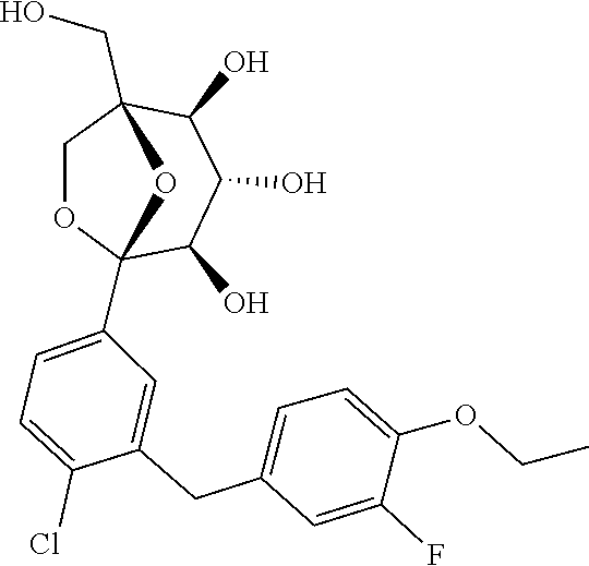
CCOC1=CC=C(CC2=CC(C34OCC(CO)(O3)C(O)C(O)C4O)=CC=C2Cl)C=C1F
